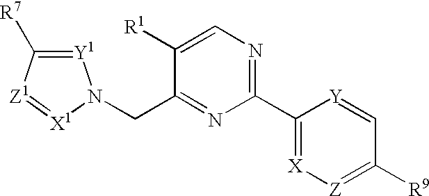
C(C1=NC(C2=[X][Z]=C([R9])C=[Y]2)=NC=C1[R1])N1[Y1]=C([R7])[Z1]=[X1]1
